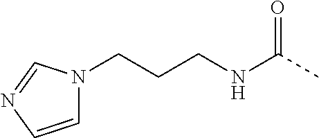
C(CNC(C)=O)CN1C=CN=C1
